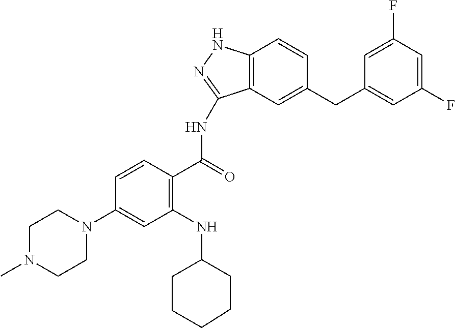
C1N(C)CCN(C2=CC(NC3CCCCC3)=C(C(=O)NC3=NNC4=C3C=C(CC3=CC(F)=CC(F)=C3)C=C4)C=C2)C1
